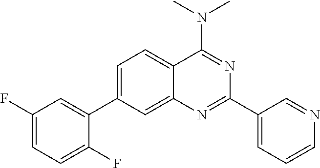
C1=C(C2=CC(F)=CC=C2F)C=C2C(=C1)C(N(C)C)=NC(C1=CC=CN=C1)=N2
